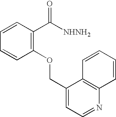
C1=CC(C([NHNH2])=O)=C(OCC2=CC=NC3=C2C=CC=C3)C=C1
